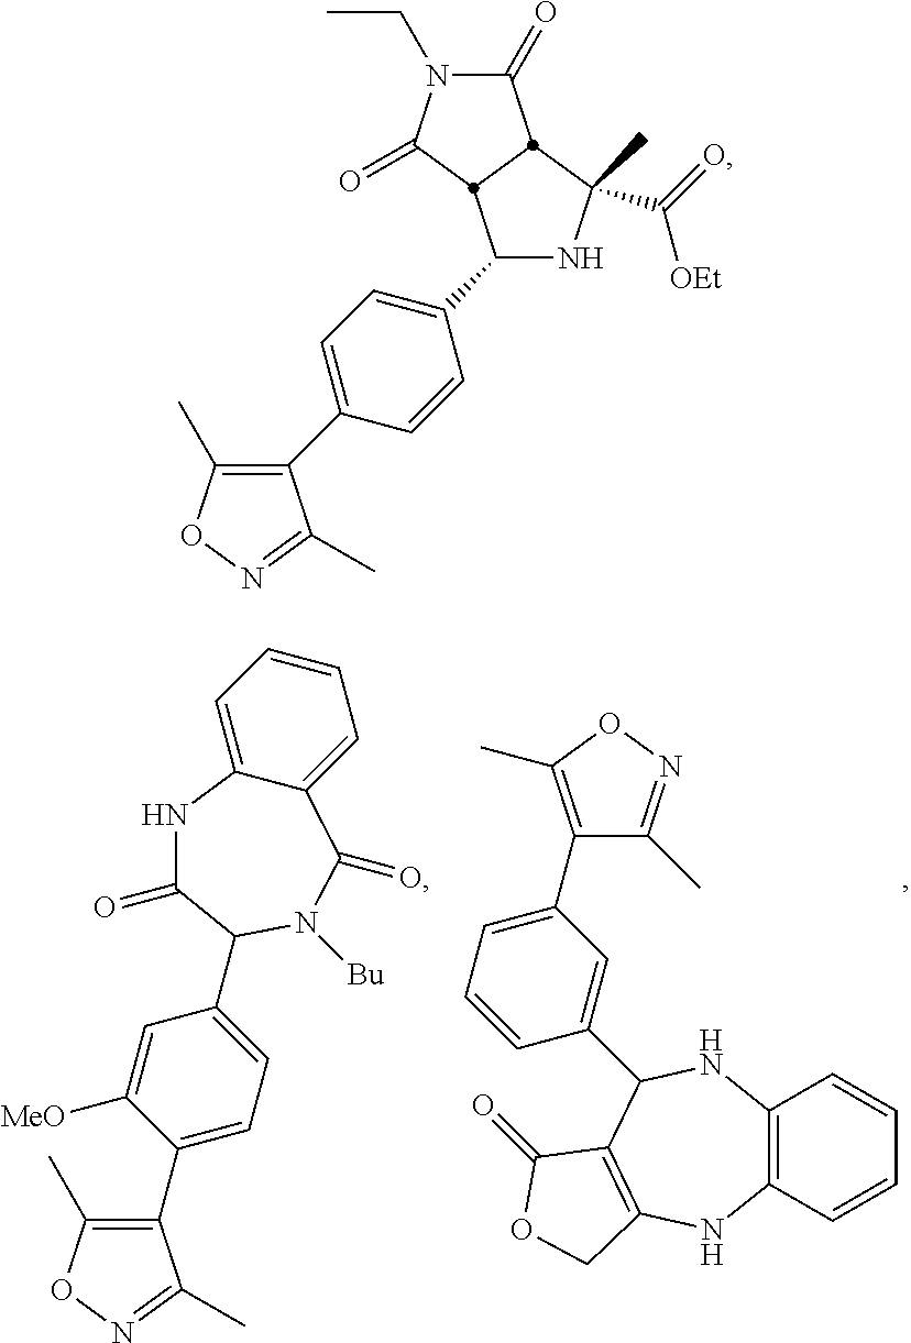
C1(C2=CC=C(C3C(=O)NC4=CC=CC=C4C(=O)N3[Bu])C=C2[MeO])=C(C)ON=C1C.C12=C(C=CC=C1)NC1=C(C(C3=CC(C4=C(C)ON=C4C)=CC=C3)N2)C(=O)OC1.C1(C2=CC=C(C3NC(C)(C(=O)[OEt])C4C(=O)N(CC)C(=O)C34)C=C2)=C(C)ON=C1C
